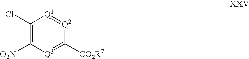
C1(Cl)=C([O2N])[Q3]=C([CO2R7])[Q2]=[Q1]1
